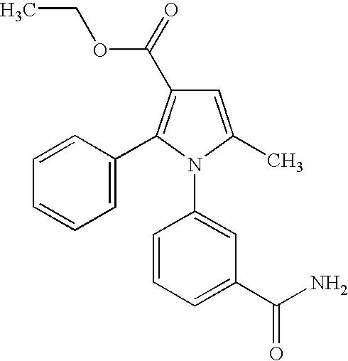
C1(C)=CC(C(OCC)=O)=C(C2=CC=CC=C2)N1C1=CC(C(N)=O)=CC=C1
